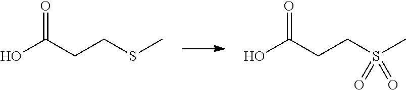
OC(CCSC)=O.OC(CCS(C)(=O)=O)=O
